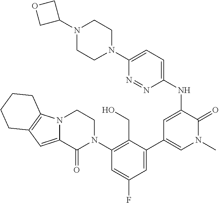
N12C(=CC3=C1CCCC3)C(=O)N(C1=C(CO)C(C3=CN(C)C(=O)C(NC4=CC=C(N5CCN(C6COC6)CC5)N=N4)=C3)=CC(F)=C1)CC2
